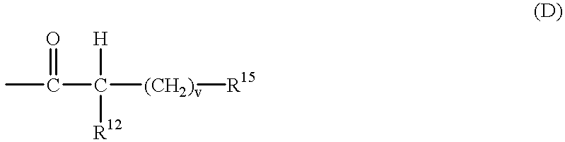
CC(C([(CH2)v][R15])([R12])[H])=O
